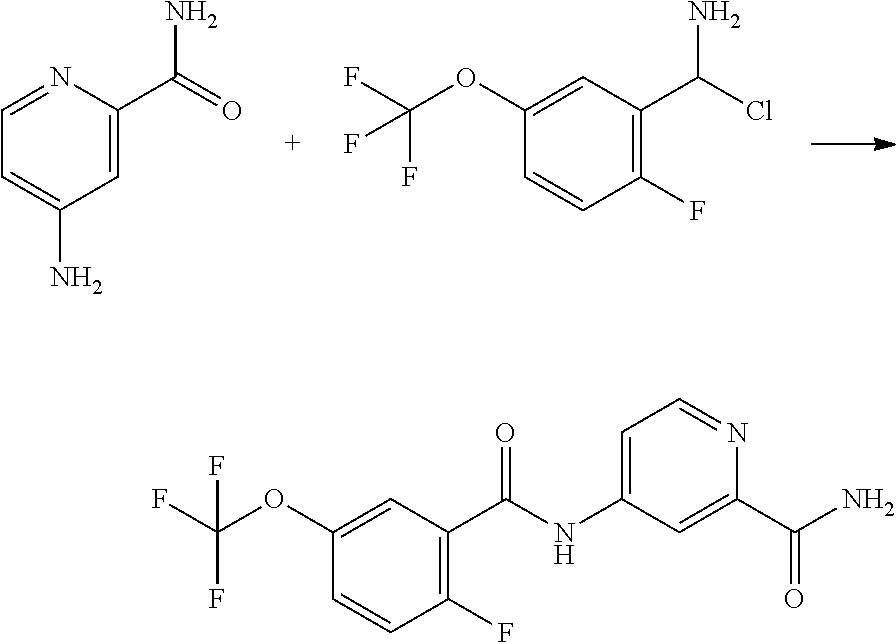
C1=C(C(=O)N)N=CC=C1N.C1(F)=C(C(Cl)N)C=C(OC(F)(F)F)C=C1.C1(F)=C(C(NC2=CC=NC(C(N)=O)=C2)=O)C=C(OC(F)(F)F)C=C1
